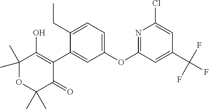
C1(C2=CC(OC3=NC(Cl)=CC(C(F)(F)F)=C3)=CC=C2CC)=C(O)C(C)(C)OC(C)(C)C1=O
